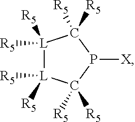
[L]1([R5])([R5])[L]([R5])([R5])C([R5])([R5])P([X])C1([R5])[R5]
